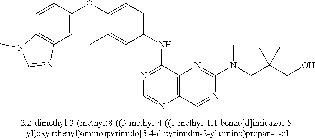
C1=CC(OC2=CC=C(NC3=NC=NC4=C3N=C(N(CC(CO)(C)C)C)N=C4)C=C2C)=CC2=C1N(C)C=N2
